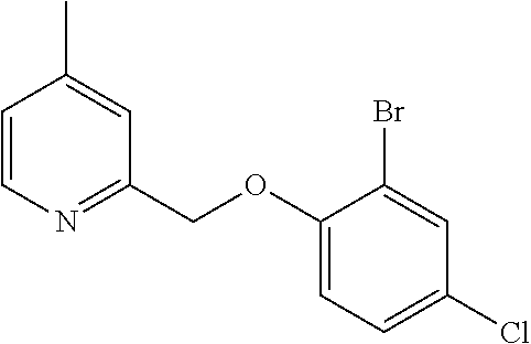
C1(OCC2=NC=CC(C)=C2)=CC=C(Cl)C=C1Br
